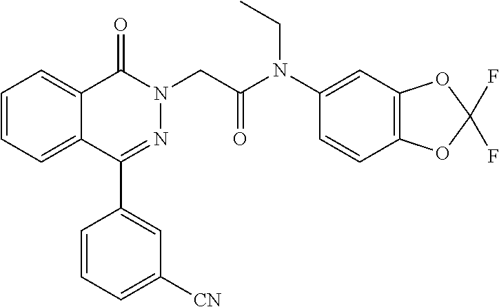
C1=CC=C2C(=C1)C(=O)N(CC(=O)N(C1=CC3=C(C=C1)OC(F)(F)O3)CC)N=C2C1=CC([CN])=CC=C1
